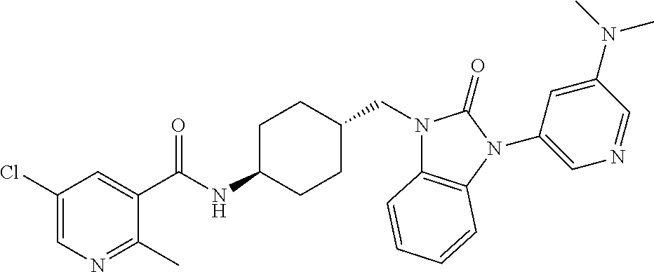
C1(Cl)=CN=C(C)C(C(NC2CCC(CN3C4=C(N(C5=CN=CC(N(C)C)=C5)C3=O)C=CC=C4)CC2)=O)=C1
